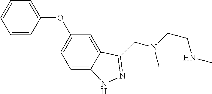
C1=C2C(=CC(OC3=CC=CC=C3)=C1)C(CN(CCNC)C)=NN2
